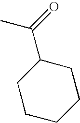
CC(C1CCCCC1)=O
